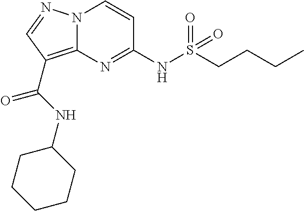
N(C1=NC2=C(C(=O)NC3CCCCC3)C=NN2C=C1)S(CCCC)(=O)=O
